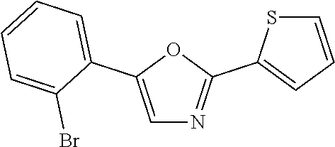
C1=C(C2=CC=CC=C2Br)OC(C2=CC=CS2)=N1
